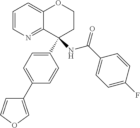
C1=CN=C2C(=C1)OCCC2(C1=CC=C(C2=COC=C2)C=C1)NC(C1=CC=C(F)C=C1)=O
